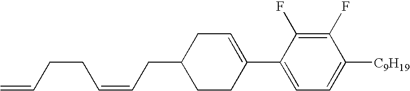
C1(F)=C(F)C(C2=CCC(CC=CCCC=C)CC2)=CC=C1[C9H19]
